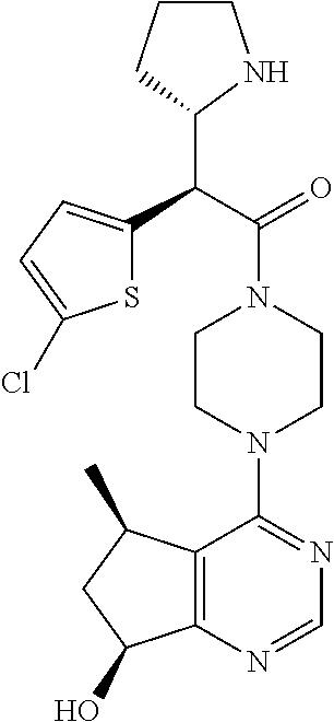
C(C(=O)N1CCN(C2=NC=NC3=C2C(C)CC3O)CC1)(C1NCCC1)C1=CC=C(Cl)S1
